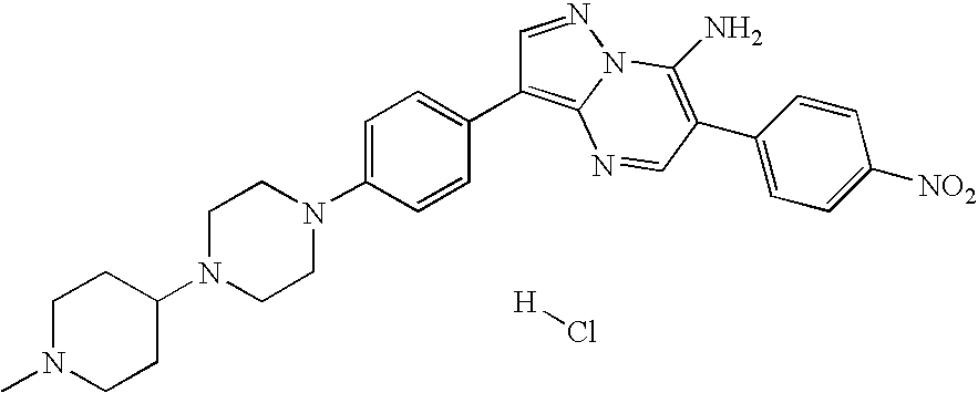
C1=C(N2CCN(C3CCN(C)CC3)CC2)C=CC(C2=C3N(N=C2)C(N)=C(C2=CC=C([NO2])C=C2)C=N3)=C1.[H]Cl
